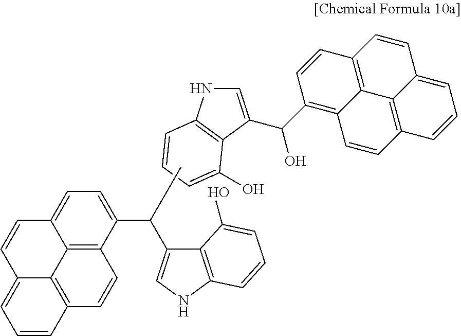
C12=C(NC=C1C(C1=CC=C3C4=C1C=CC1=C4C(=CC=C1)C=C3)C)C=CC=C2O.C1=C(C(C2=C3C4=C(C=C2)C=CC2=CC=CC(=C42)C=C3)O)C2=C(N1)C=CC=C2O
